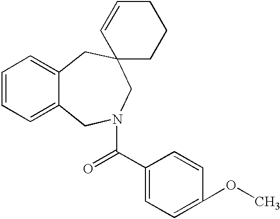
C1=CC=C2C(=C1)CC1(CN(C(C3=CC=C(OC)C=C3)=O)C2)CCCC=C1
